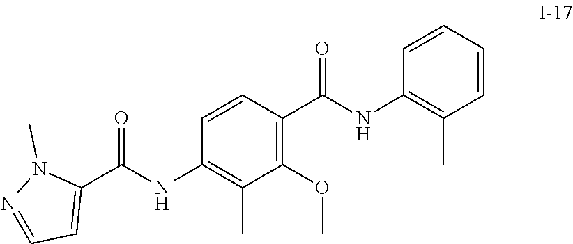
C1(OC)=C(C(NC2=C(C)C=CC=C2)=O)C=CC(NC(C2=CC=NN2C)=O)=C1C
